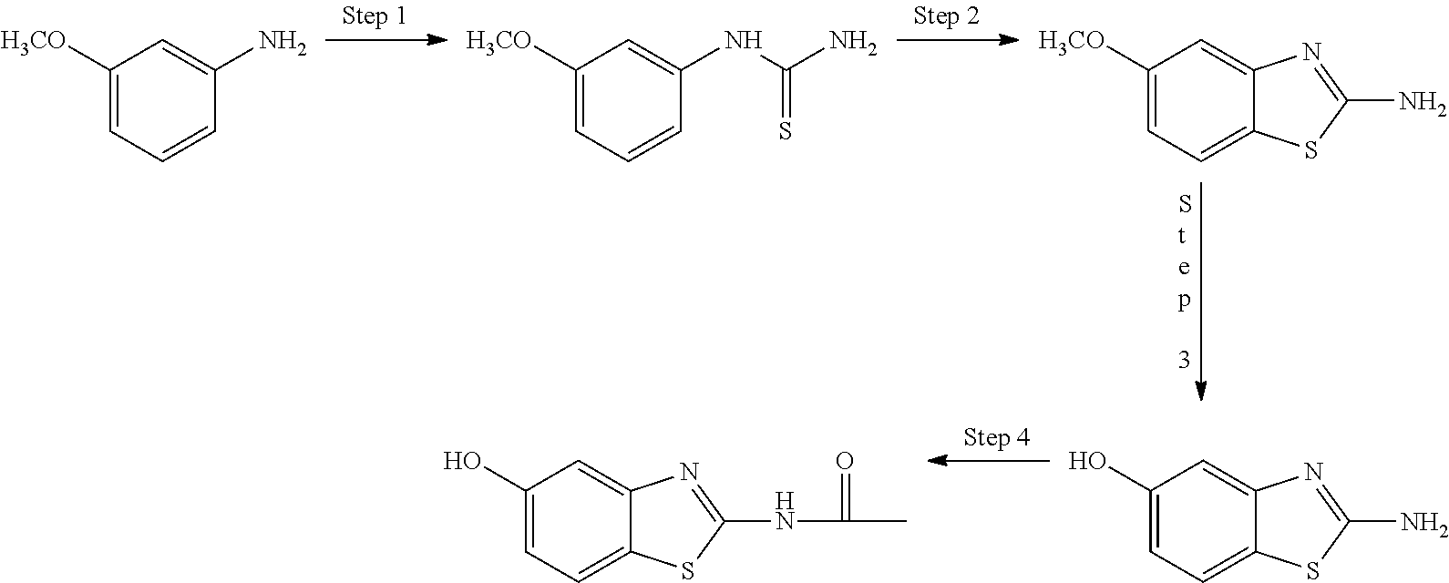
C1(O)=CC=C2C(=C1)N=C(N)S2.C1(O)=CC=C2C(=C1)N=C(NC(C)=O)S2.C1([H3CO])=CC=CC(N)=C1.C1([H3CO])=CC=CC(NC(N)=S)=C1.C1([H3CO])=CC=C2C(=C1)N=C(N)S2
